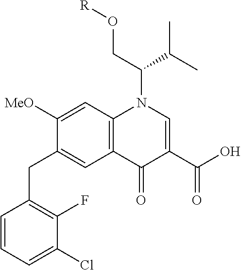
C1=C([MeO])C(CC2=C(F)C(Cl)=CC=C2)=CC2=C1N(C(CO[R])C(C)C)C=C(C(O)=O)C2=O
